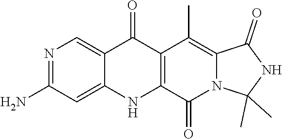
N1C(C)(C)N2C(=C(C)C3=C(NC4=CC(N)=NC=C4C3=O)C2=O)C1=O
